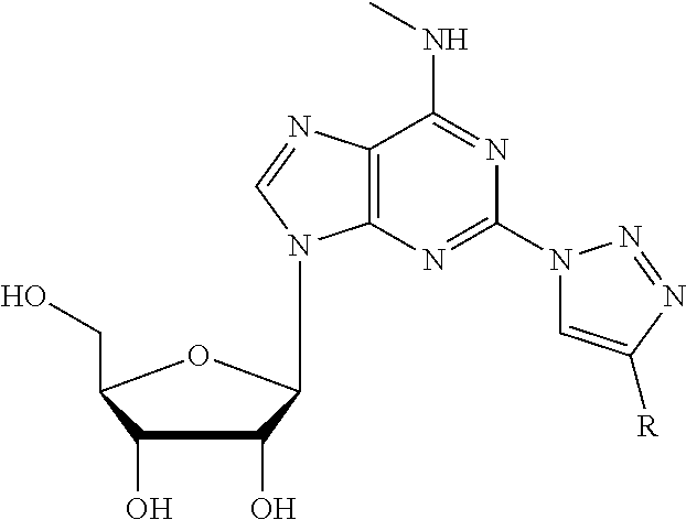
N1=C(NC)C2=C(N=C1N1C=C([R])N=N1)N(C1C(O)C(O)C(CO)O1)C=N2
